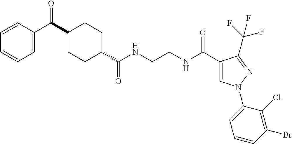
C1(C(C2=CC=CC=C2)=O)CCC(C(NCCNC(C2=CN(C3=CC=CC(Br)=C3Cl)N=C2C(F)(F)F)=O)=O)CC1
